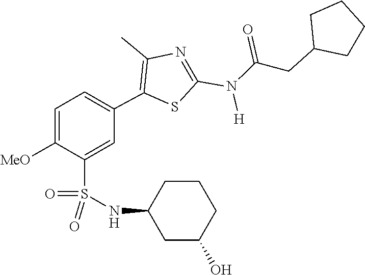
C(CC1CCCC1)(N(C1=NC(C)=C(C2=CC=C([MeO])C(S(=O)(NC3CC(O)CCC3)=O)=C2)S1)[H])=O
